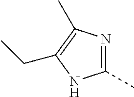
N1=C(C)NC(CC)=C1C
